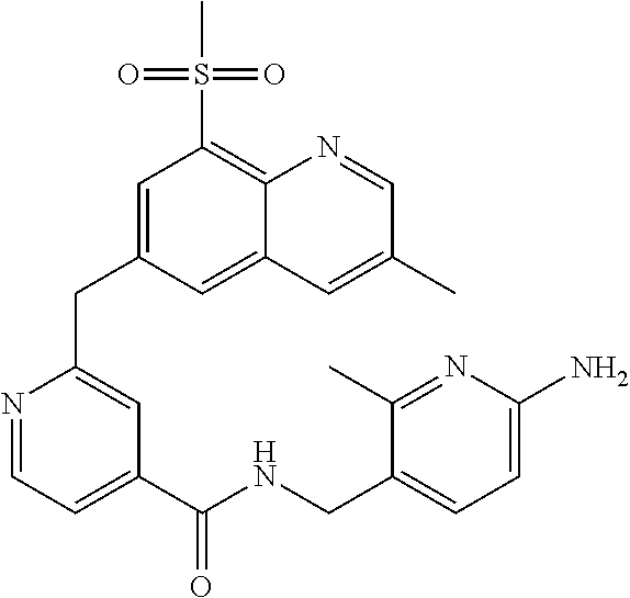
N1=CC=C(C(NCC2=CC=C(N)N=C2C)=O)C=C1CC1=CC(S(=O)(=O)C)=C2C(=C1)C=C(C)C=N2
